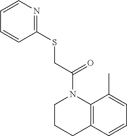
C1=CC2=C(C(C)=C1)N(C(CSC1=NC=CC=C1)=O)CCC2
